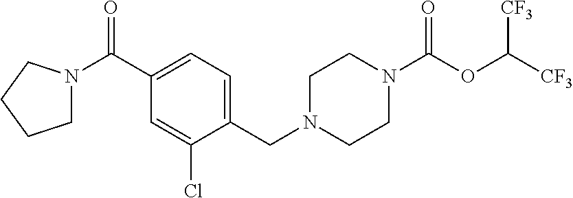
C1(CN2CCN(C(=O)OC([CF3])[CF3])CC2)=CC=C(C(=O)N2CCCC2)C=C1Cl
